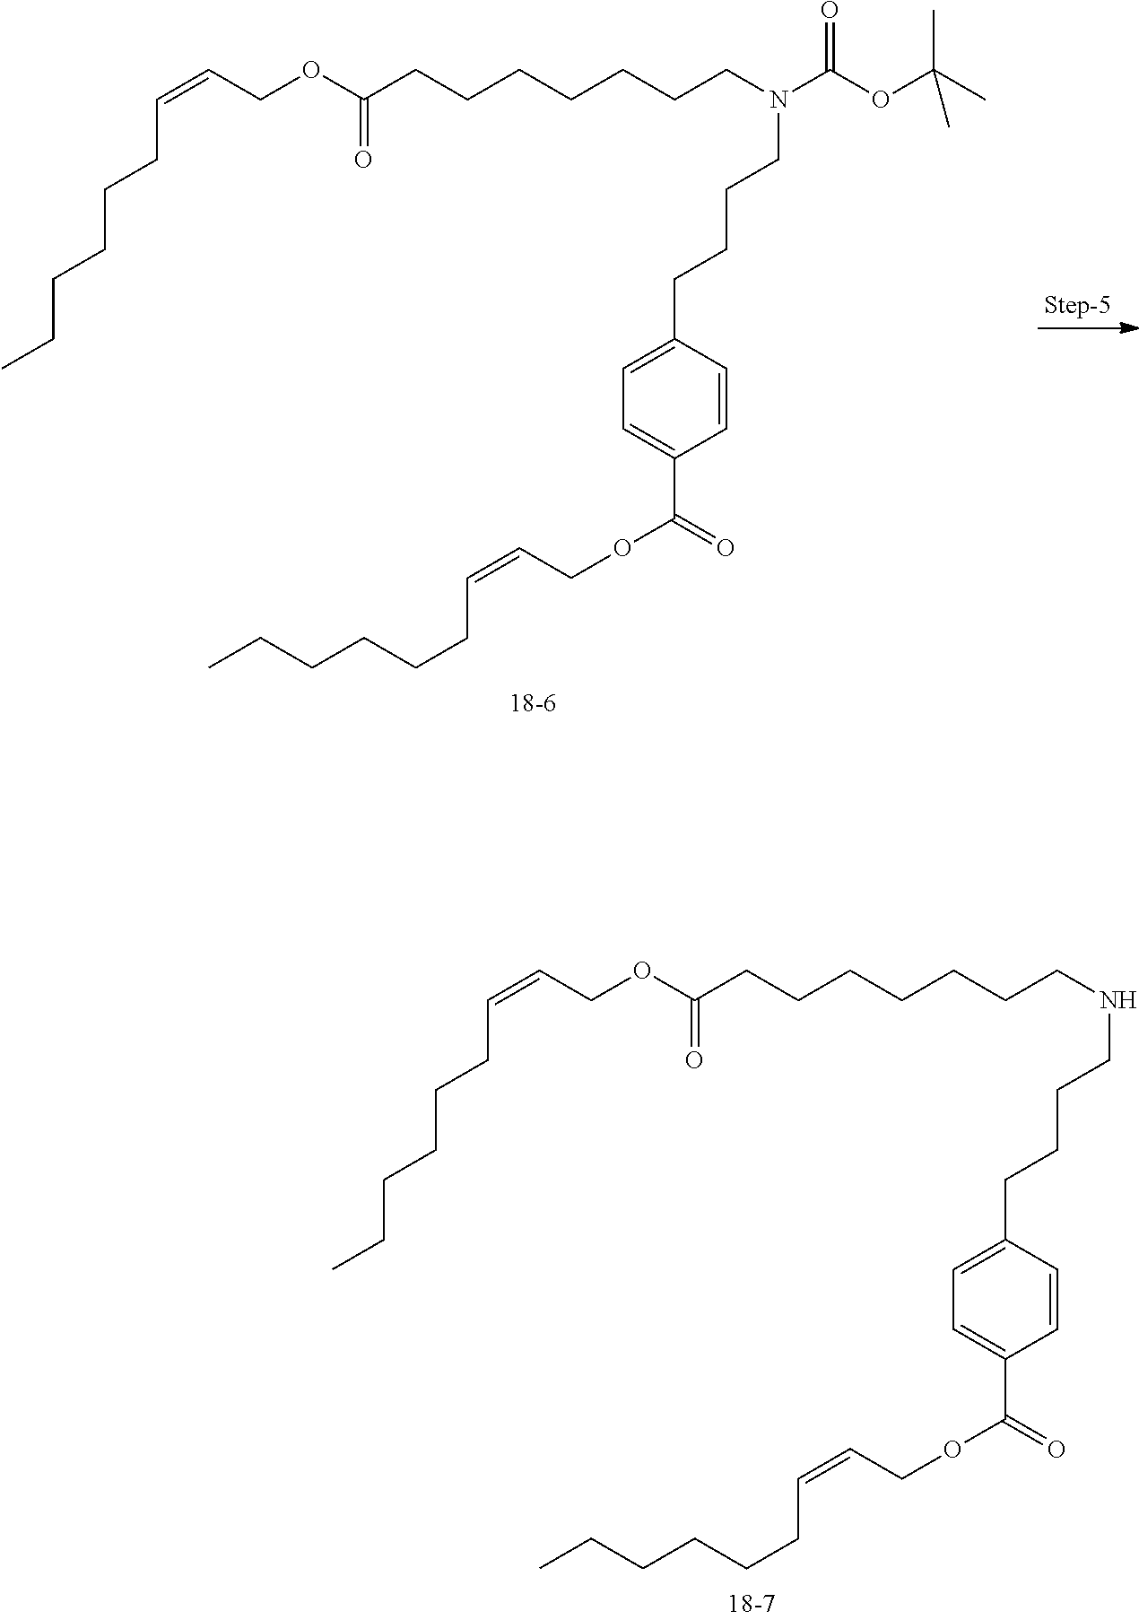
C(=CCOC(CCCCCCCN(C(OC(C)(C)C)=O)CCCCC1=CC=C(C(=O)OCC=CCCCCCC)C=C1)=O)CCCCCC.C(=CCOC(CCCCCCCNCCCCC1=CC=C(C(=O)OCC=CCCCCCC)C=C1)=O)CCCCCC
